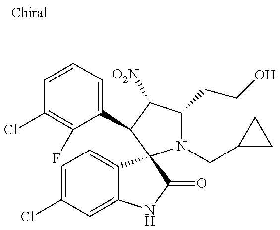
C1=CC=C(C2C([O2N])C(CCO)N(CC3CC3)C23C2=CC=C(Cl)C=C2NC3=O)C(F)=C1Cl
